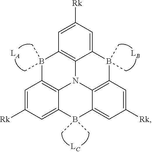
C1([Rk])=CC2=C3C(=C1)B(C)(C)C1=CC([Rk])=CC4=C1N3C1=C(C=C([Rk])C=C1B4(C)C)B2(C)C
